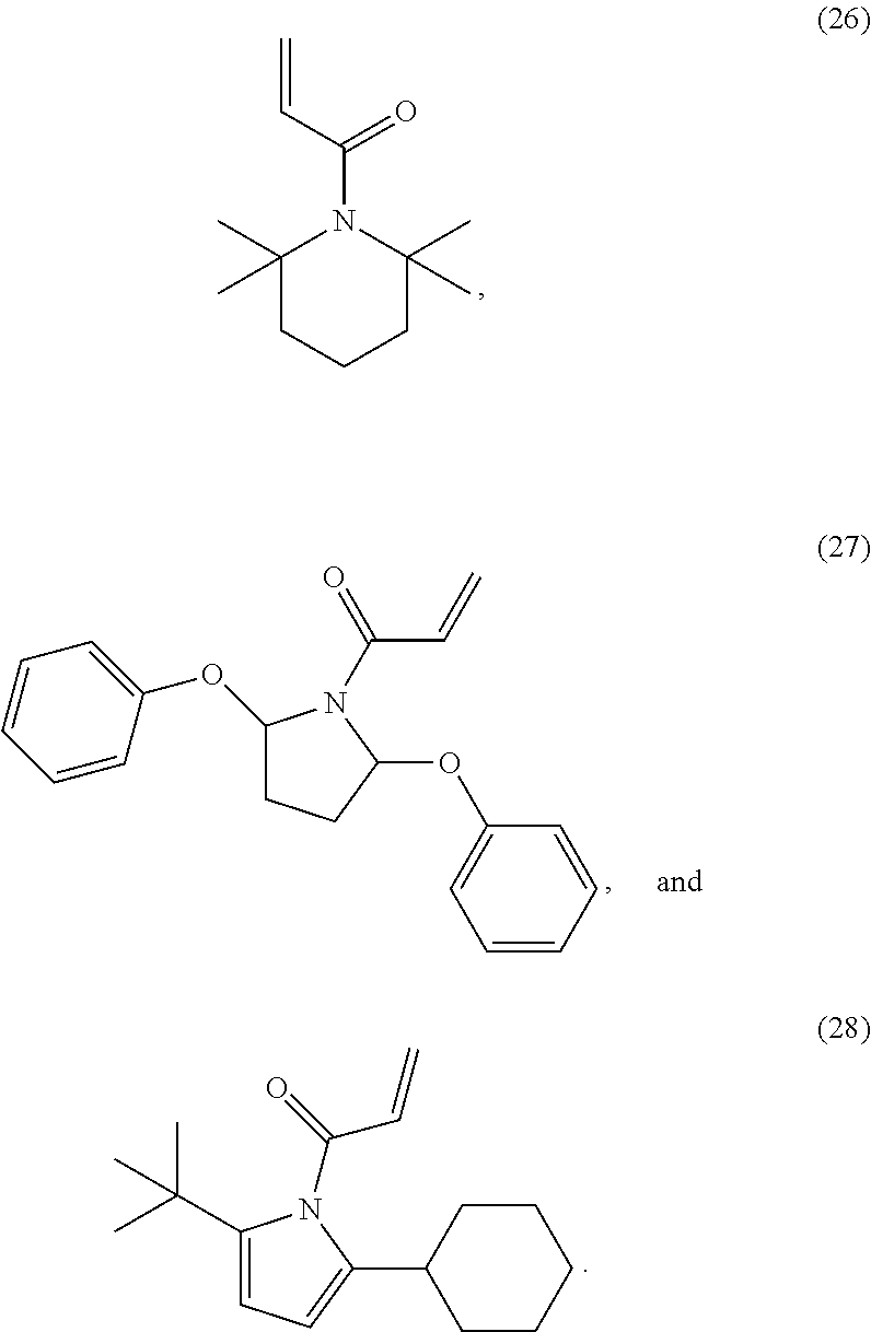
C1(C)(C)CCCC(C)(C)N1C(C=C)=O.C1(OC2=CC=CC=C2)CCC(OC2=CC=CC=C2)N1C(C=C)=O.C1(C(C)(C)C)=CC=C(C2CCCCC2)N1C(C=C)=O
